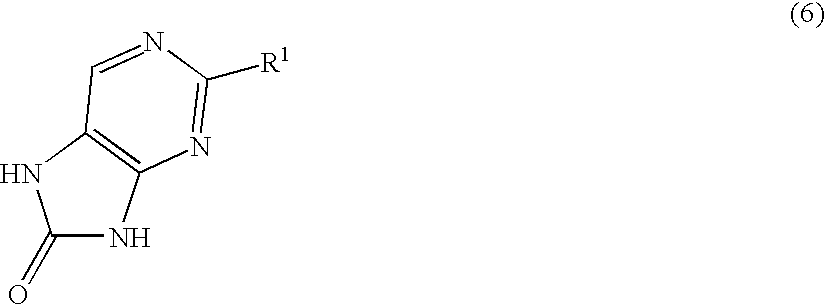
C1(=O)NC2=C(N1)C=NC([R1])=N2
